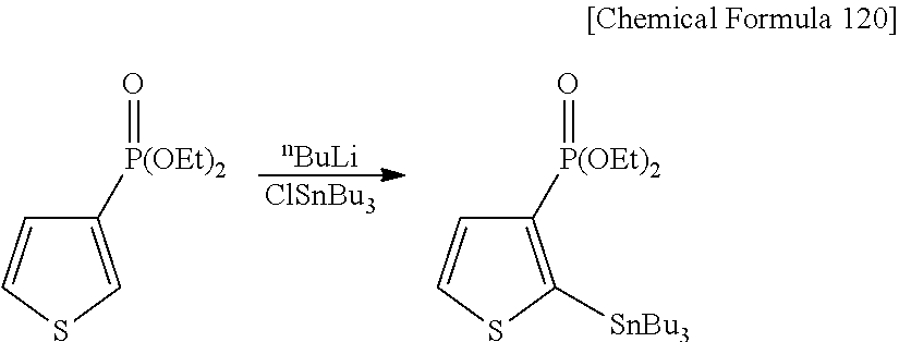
C1([P(OEt)2]=O)=CSC=C1.C1([P(OEt)2]=O)=C([SnBu3])SC=C1.[nBuLi].[ClSnBu3]
